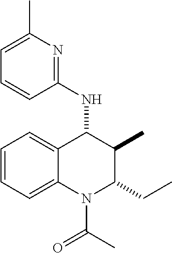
C12=CC=CC=C1N(C(C)=O)C(CC)C(C)C2NC1=NC(C)=CC=C1
